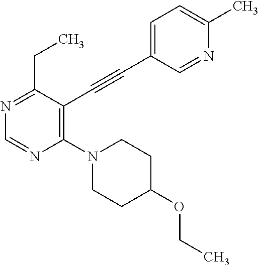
N1=C(CC)C(C#CC2=CC=C(C)N=C2)=C(N2CCC(OCC)CC2)N=C1
